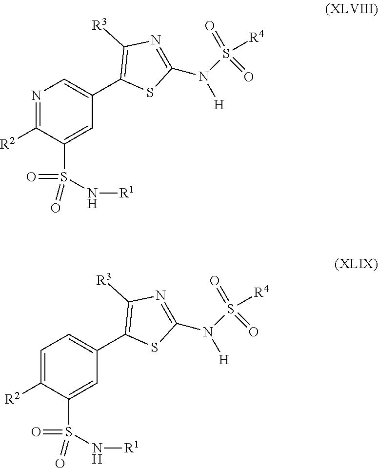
N1=C([R2])C(S(=O)(=O)N[R1])=CC(C2=C([R3])N=C(N(S(=O)(=O)[R4])[H])S2)=C1.C1=C([R2])C(S(=O)(=O)N[R1])=CC(C2=C([R3])N=C(N(S(=O)(=O)[R4])[H])S2)=C1
